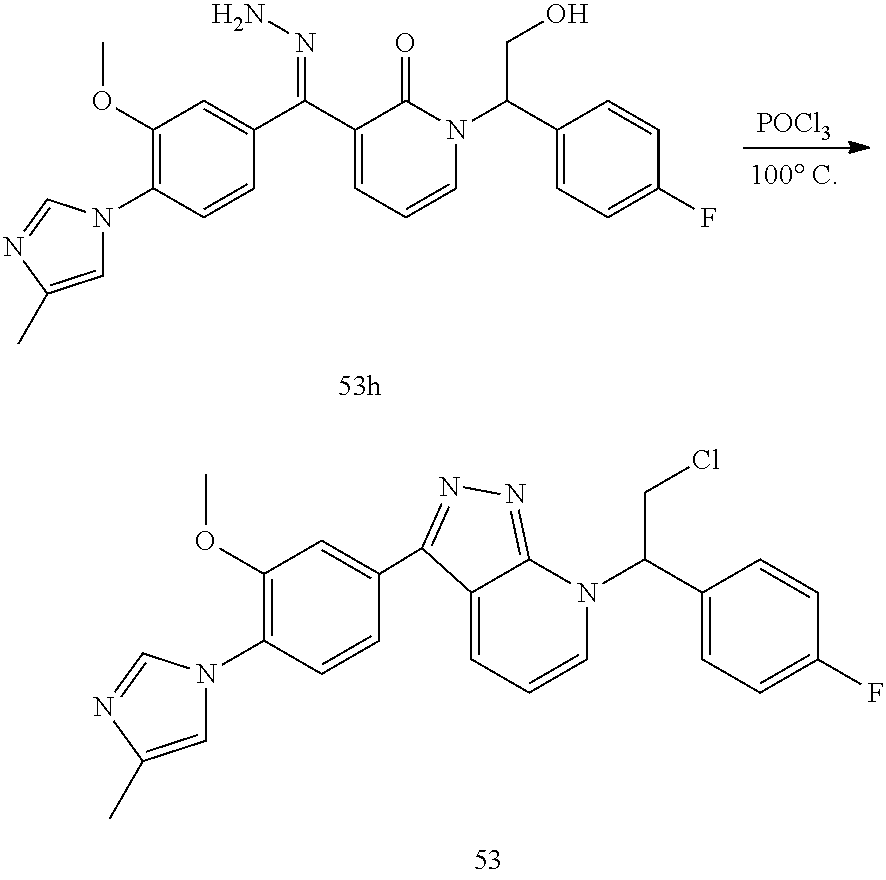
C12=CC=CN(C(C3=CC=C(F)C=C3)CCl)C1=NN=C2C1=CC(OC)=C(N2C=C(C)N=C2)C=C1.[POCl3].C1(C(C2=CC(OC)=C(N3C=C(C)N=C3)C=C2)=NN)=CC=CN(C(C2=CC=C(F)C=C2)CO)C1=O
